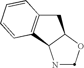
N1C2C(OC1)CC1=C2C=CC=C1
